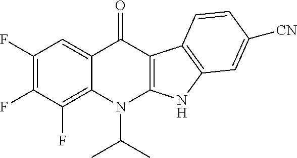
C1(F)=C(F)C(F)=C2C(=C1)C(=O)C1=C(N2C(C)C)NC2=C1C=CC([CN])=C2
